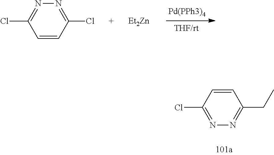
C1=CC(Cl)=NN=C1Cl.[Et2Zn].C1=CC(Cl)=NN=C1CC
